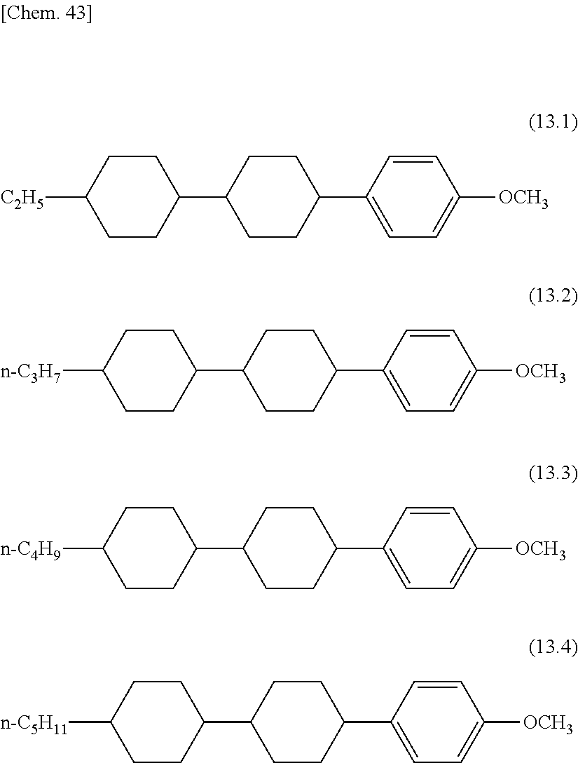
C1(C2CCC(C3=CC=C([OCH3])C=C3)CC2)CCC([C2H5])CC1.C1(C2CCC(C3=CC=C([OCH3])C=C3)CC2)CCC([n-C3H7])CC1.C1(C2CCC(C3=CC=C([OCH3])C=C3)CC2)CCC([n-C4H9])CC1.C1(C2CCC(C3=CC=C([OCH3])C=C3)CC2)CCC([n-C5H11])CC1
